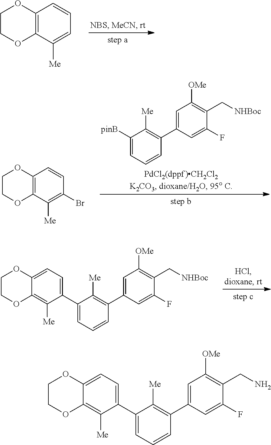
C12=C(C([Me])=CC=C1)OCCO2.C12=C(C([Me])=C(Br)C=C1)OCCO2.C1([pinB])=CC=CC(C2=CC([OMe])=C(C[NHBoc])C(F)=C2)=C1[Me].C1(C2=CC=C3C(=C2[Me])OCCO3)=CC=CC(C2=CC([OMe])=C(C[NHBoc])C(F)=C2)=C1[Me].C1(C2=CC=C3C(=C2[Me])OCCO3)=CC=CC(C2=CC([OMe])=C(CN)C(F)=C2)=C1[Me]
